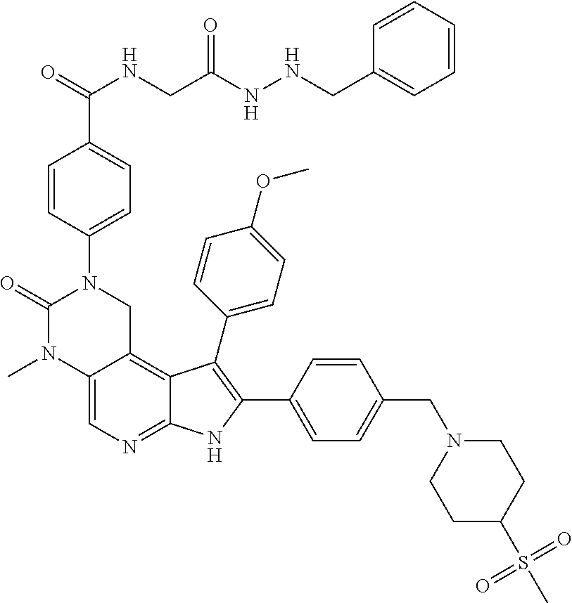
C12=CN=C3C(=C1CN(C1=CC=C(C(NCC(=O)NNCC4=CC=CC=C4)=O)C=C1)C(=O)N2C)C(C1=CC=C(OC)C=C1)=C(C1=CC=C(CN2CCC(S(C)(=O)=O)CC2)C=C1)N3
